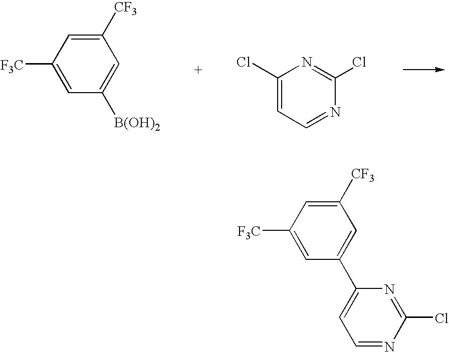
[F3C]C1=CC([B(OH)2])=CC([CF3])=C1.C1(Cl)=CC=NC(Cl)=N1.[F3C]C1=CC(C2=CC=NC(Cl)=N2)=CC([CF3])=C1
